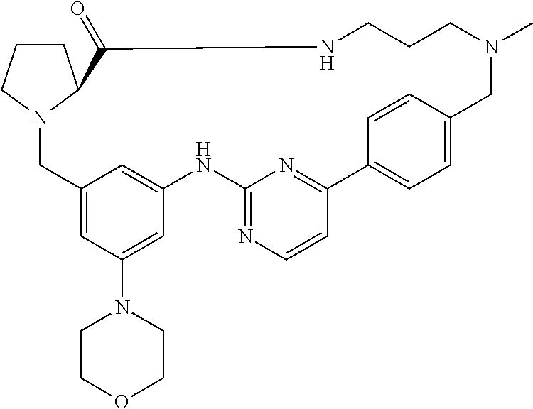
C12=CC(N3CCOCC3)=CC(=C1)NC1=NC=CC(=N1)C1=CC=C(C=C1)CN(C)CCCNC(=O)C1N(C2)CCC1
